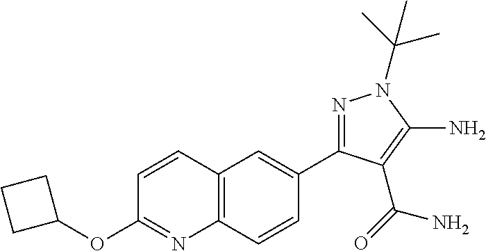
N1=C(C2=CC3=C(C=C2)N=C(OC2CCC2)C=C3)C(C(=O)N)=C(N)N1C(C)(C)C
